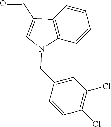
C12=C(C=CC=C1)N(CC1=CC(Cl)=C(Cl)C=C1)C=C2C=O
